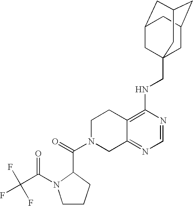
C12=C(NCC34CC5CC(CC(C3)C5)C4)N=CN=C1CN(C(=O)C1CCCN1C(=O)C(F)(F)F)CC2
